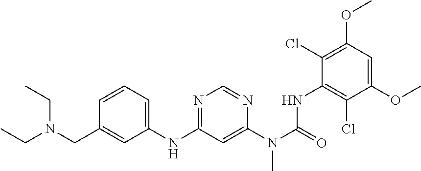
C1=CC=C(NC2=NC=NC(N(C(=O)NC3=C(Cl)C(OC)=CC(OC)=C3Cl)C)=C2)C=C1CN(CC)CC
